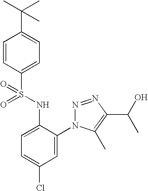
C1=CC(S(=O)(NC2=CC=C(Cl)C=C2N2N=NC(C(O)C)=C2C)=O)=CC=C1C(C)(C)C
